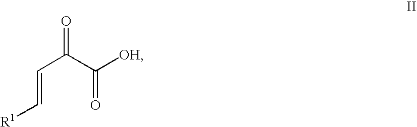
[R1]C=CC(C(=O)[OH])=O
